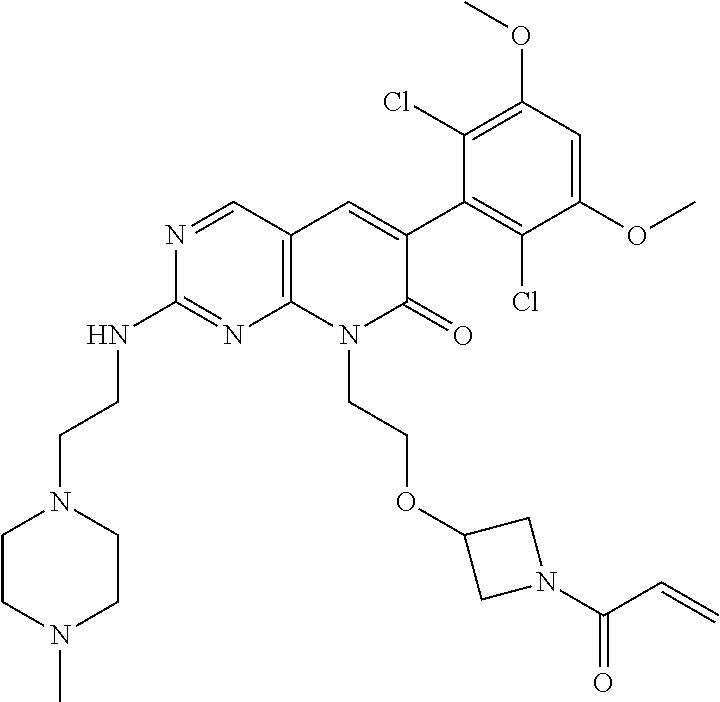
C1(NCCN2CCN(C)CC2)=NC2=C(C=N1)C=C(C1=C(Cl)C(OC)=CC(OC)=C1Cl)C(=O)N2CCOC1CN(C(C=C)=O)C1
